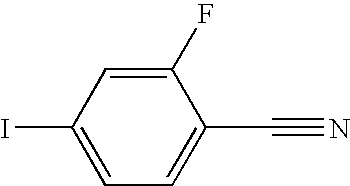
C1=C(I)C=C(F)C(C#N)=C1
